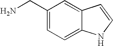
NCC1=CC=C2C(=C1)C=CN2
